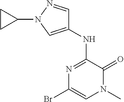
N1=C(NC2=CN(C3CC3)N=C2)C(=O)N(C)C=C1Br
